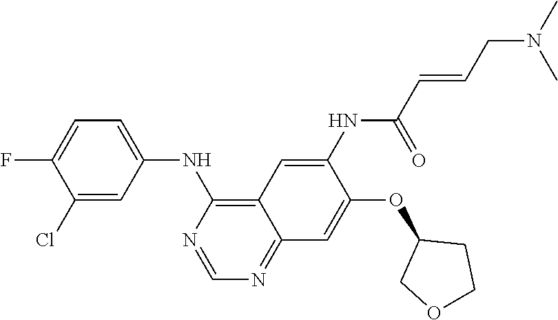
C1(Cl)=CC(NC2=C3C(=NC=N2)C=C(OC2COCC2)C(NC(C=CCN(C)C)=O)=C3)=CC=C1F
